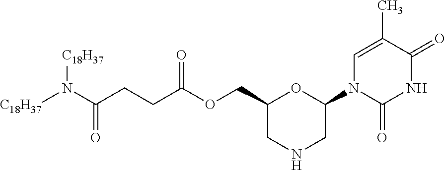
C1=C(C)C(=O)NC(=O)N1C1CNCC(COC(=O)CCC(N([C18H37])[C18H37])=O)O1
